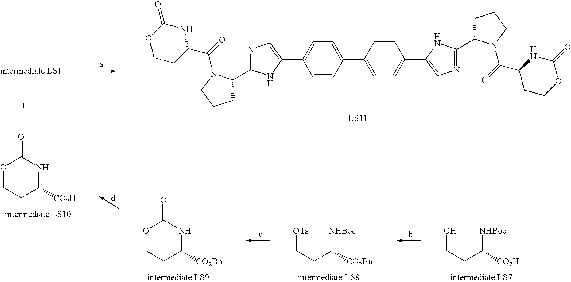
C1C(C2=NC=C(C3=CC=C(C4=CC=C(C5=CN=C(C6CCCN6C(=O)C6CCOC(=O)N6)N5)C=C4)C=C3)N2)N(C(=O)C2NC(=O)OCC2)CC1.O1CCC([CO2H])NC1=O.O1CCC([CO2Bn])NC1=O.[OTs]CCC([NHBoc])[CO2Bn].OCCC([NHBoc])[CO2H]
